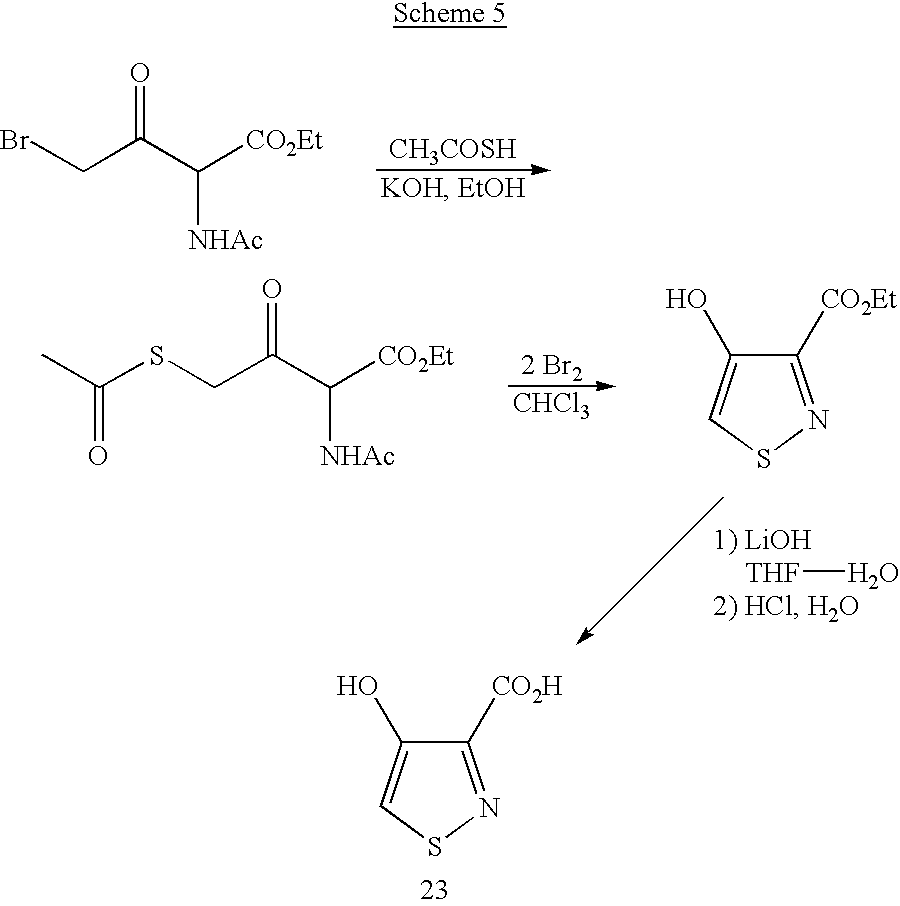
C1([CO2H])=NSC=C1O.C(C(C([CO2Et])[NHAc])=O)Br.[CH3COSH].C(C(C([CO2Et])[NHAc])=O)SC(=O)C.[2 Br2].[CHCl3].C1([CO2Et])=NSC=C1O.[THF]O
